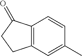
C12=C(C(=O)CC1)C=CC(C)=C2
